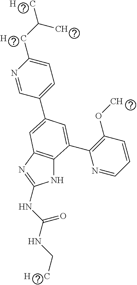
N1C2=C(N=C1NC(NC[H      C])=O)C=C(C1=CC=C([H      C]C(C)[H      C])N=C1)C=C2C1=C(OC)C=CC=N1
